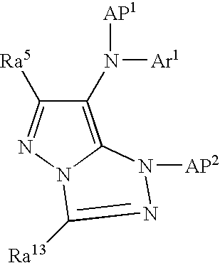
C1(N([AP1])[Ar1])=C2N(N=C1[Ra5])C([Ra13])=NN2[AP2]
